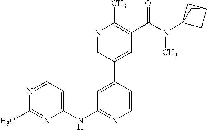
C1(NC2=CC=NC(C)=N2)=NC=CC(C2=CC(C(N(C34CC(C3)C4)C)=O)=C(C)N=C2)=C1
